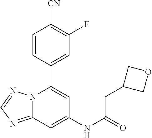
C12=NC=NN1C(C1=CC(F)=C([CN])C=C1)=CC(NC(=O)CC1COC1)=C2
